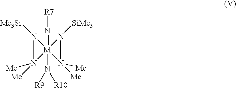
[M]12(=N[R7])(N([R9])[R10])(N([Me])([Me])N1[Me3Si])N([Me])([Me])N2[SiMe3]
